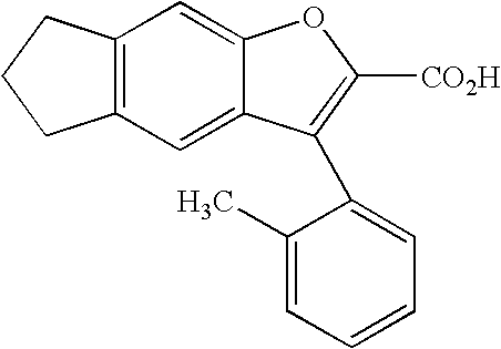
C12=C(C=C3C(=C1)OC([CO2H])=C3C1=CC=CC=C1C)CCC2
